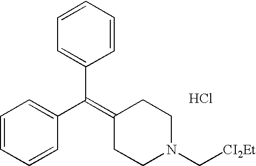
C1=CC=CC(C(=C2CCN(C[CI2Et])CC2)C2=CC=CC=C2)=C1.Cl
